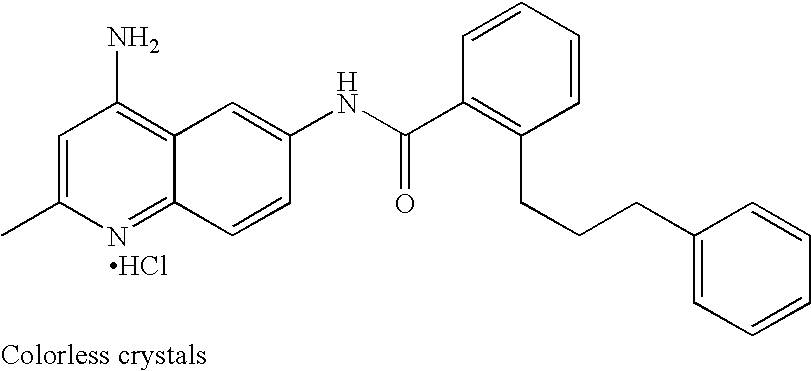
Cl.CC1=CC(N)=C2C(=N1)C=CC(NC(C1=C(CCCC3=CC=CC=C3)C=CC=C1)=O)=C2
